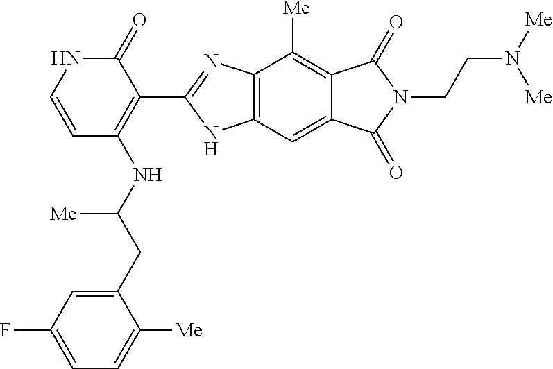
C1(=O)NC=CC(NC(CC2=CC(F)=CC=C2[Me])[Me])=C1C1=NC2=C(N1)C=C1C(=C2[Me])C(=O)N(CCN([Me])[Me])C1=O
